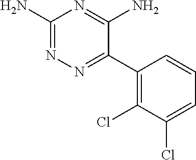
C1(N)=NN=C(C2=C(Cl)C(Cl)=CC=C2)C(N)=N1
